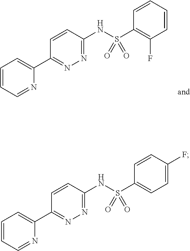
C1=CC=NC(C2=NN=C(NS(=O)(=O)C3=C(F)C=CC=C3)C=C2)=C1.C1=CC=NC(C2=NN=C(NS(=O)(=O)C3=CC=C(F)C=C3)C=C2)=C1
